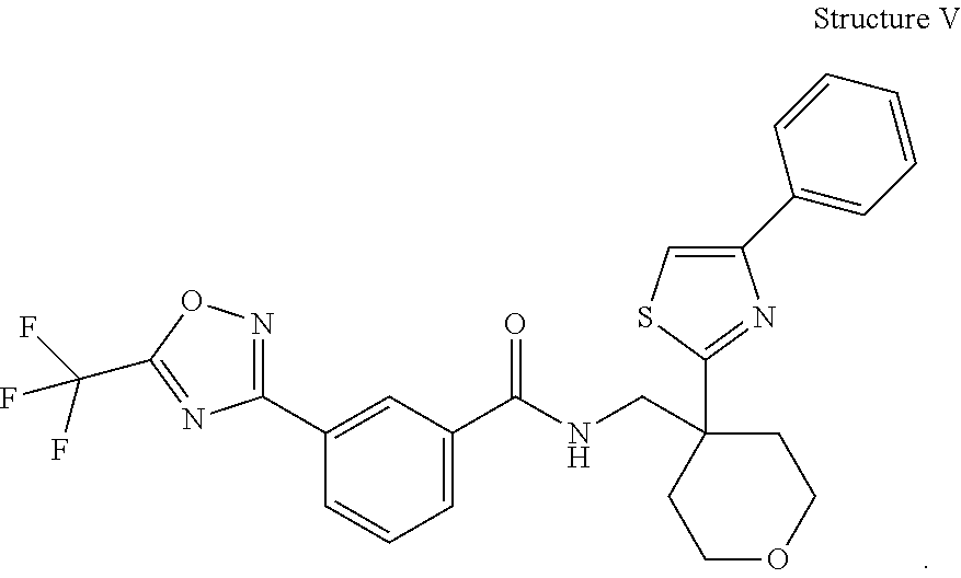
C1(C2=NOC(C(F)(F)F)=N2)=CC(C(NCC2(C3=NC(C4=CC=CC=C4)=CS3)CCOCC2)=O)=CC=C1
